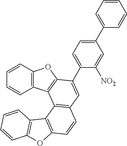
C1=CC=CC2=C1C1=C(O2)C(C2=CC=C(C3=CC=CC=C3)C=C2[NO2])=CC2=C1C1=C(C=C2)OC2=C1C=CC=C2
